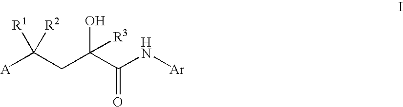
[A]C(CC(C(N[Ar])=O)(O)[R3])([R1])[R2]
